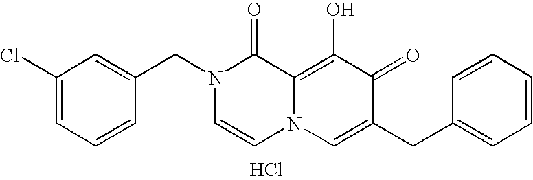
C1(Cl)=CC=CC(CN2C=CN3C(=C(O)C(=O)C(CC4=CC=CC=C4)=C3)C2=O)=C1.Cl
